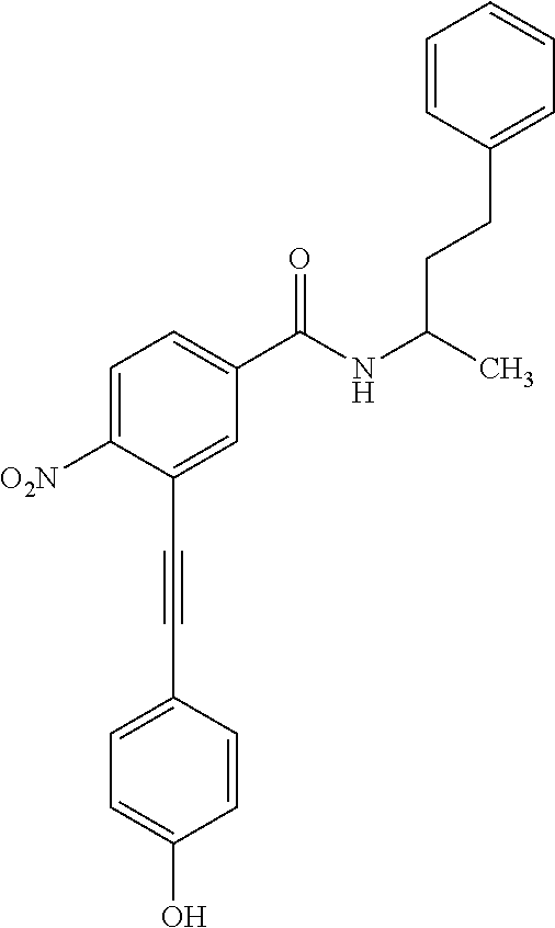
C1=C([O2N])C(C#CC2=CC=C(O)C=C2)=CC(C(NC(C)CCC2=CC=CC=C2)=O)=C1
